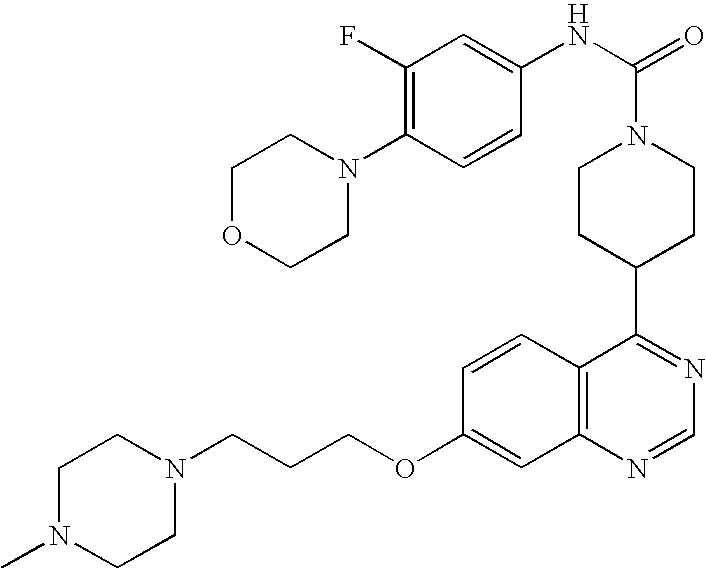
C(CCOC1=CC2=C(C=C1)C(C1CCN(C(=O)NC3=CC(F)=C(N4CCOCC4)C=C3)CC1)=NC=N2)N1CCN(C)CC1
